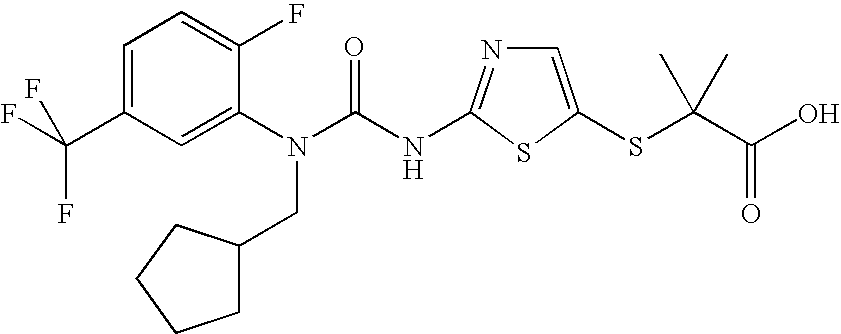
C1=C(C(F)(F)F)C=C(N(C(NC2=NC=C(SC(C(O)=O)(C)C)S2)=O)CC2CCCC2)C(F)=C1
